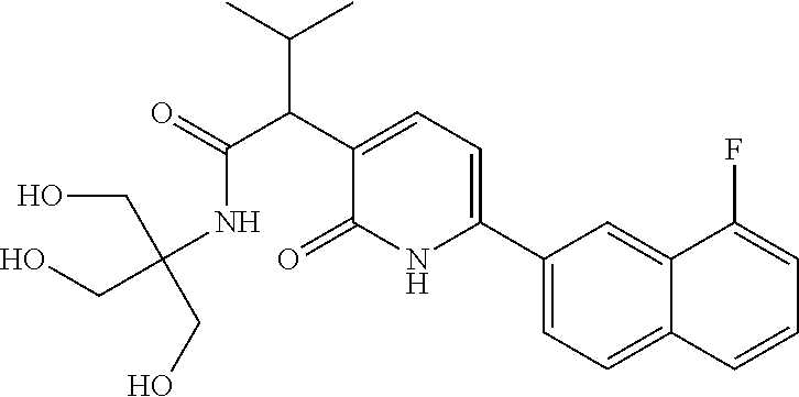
C(C(C(C)C)C1=CC=C(C2=CC=C3C(=C2)C(F)=CC=C3)NC1=O)(NC(CO)(CO)CO)=O
